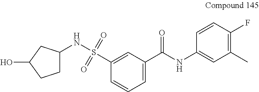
N(S(=O)(=O)C1=CC(C(NC2=CC(C)=C(F)C=C2)=O)=CC=C1)C1CCC(O)C1
